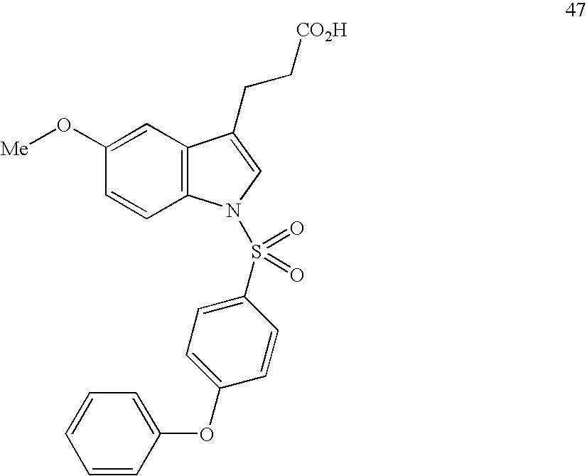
C1=C(O[Me])C=CC2=C1C(CC[CO2H])=CN2S(C1=CC=C(OC2=CC=CC=C2)C=C1)(=O)=O
